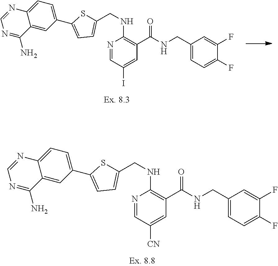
N1=CC([CN])=CC(C(=O)NCC2=CC=C(F)C(F)=C2)=C1NCC1=CC=C(C2=CC=C3C(=C2)C(N)=NC=N3)S1.N1=CC(I)=CC(C(=O)NCC2=CC=C(F)C(F)=C2)=C1NCC1=CC=C(C2=CC=C3C(=C2)C(N)=NC=N3)S1
